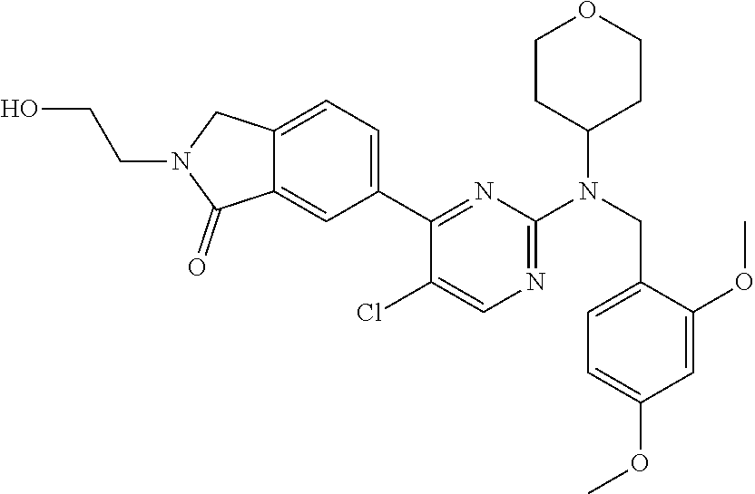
C12=CC=C(C3=NC(N(CC4=CC=C(OC)C=C4OC)C4CCOCC4)=NC=C3Cl)C=C1C(=O)N(CCO)C2
